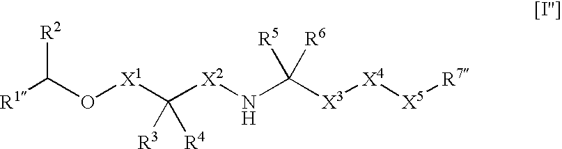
[R1]C(O[X1]C([X2]NC([X3][X4][X5][R7])([R5])[R6])([R3])[R4])[R2]
